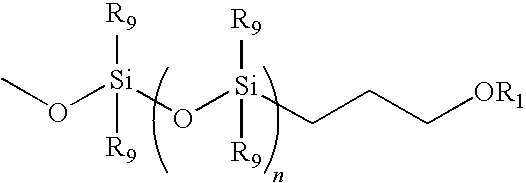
CO[Si](O[Si](CCC[OR1])([R9])[R9])([R9])[R9]
